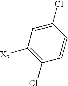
C1(Cl)=C([X7])C=C(Cl)C=C1
